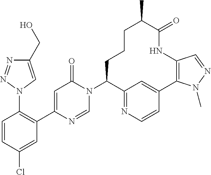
C1=CC(Cl)=CC(C2=CC(=O)N(C3C4=NC=CC(=C4)C4=C(NC(=O)C(C)CCC3)C=NN4C)C=N2)=C1N1C=C(CO)N=N1
